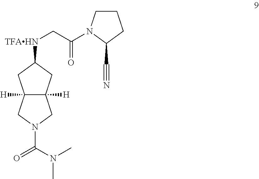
C12([H])C([H])(CC([TFAHN]CC(N3CCCC3C#N)=O)C1)CN(C(N(C)C)=O)C2
